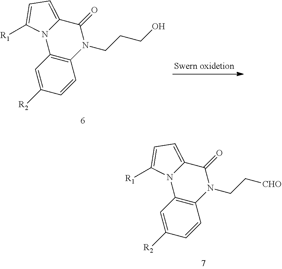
C12=C(C=C([R2])C=C1)N1C(=CC=C1[R1])C(=O)N2CCCO.C12=C(C=C([R2])C=C1)N1C(=CC=C1[R1])C(=O)N2CC[CHO]
